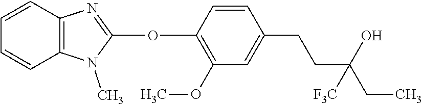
C1(OC2=NC3=C(N2C)C=CC=C3)=C(OC)C=C(CCC(CC)(O)[F3C])C=C1
